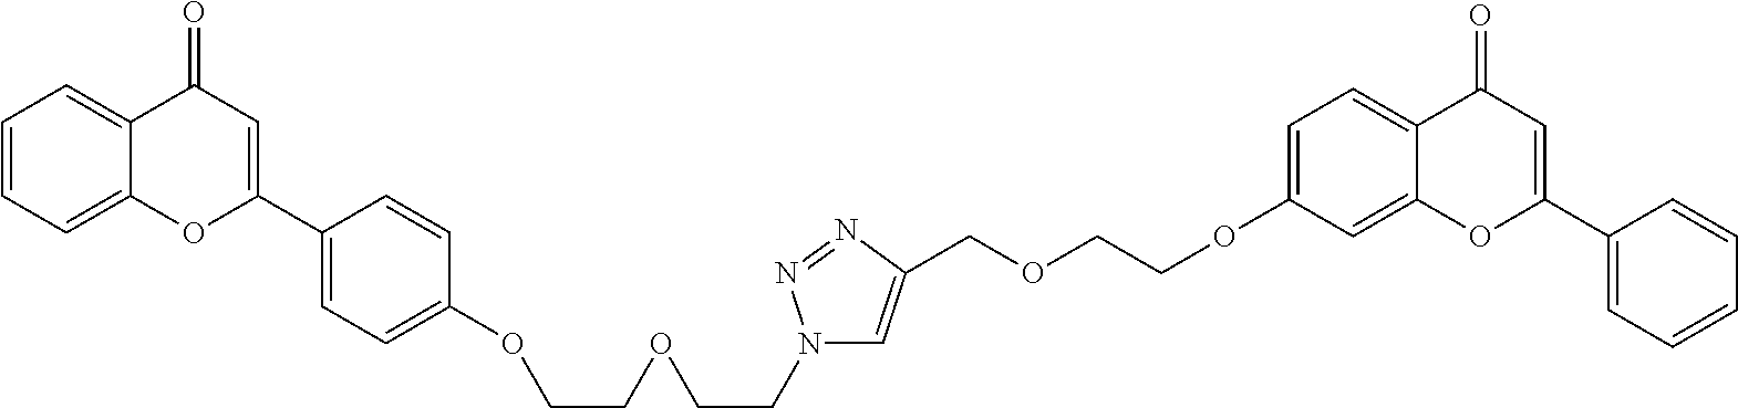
O1C2=CC=CC=C2C(=O)C=C1C1=CC=C(OCCOCCN2C=C(COCCOC3=CC=C4C(=C3)OC(C3=CC=CC=C3)=CC4=O)N=N2)C=C1
